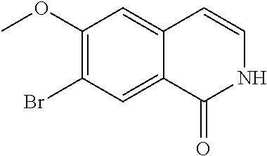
C1(OC)=C(Br)C=C2C(=C1)C=CNC2=O
